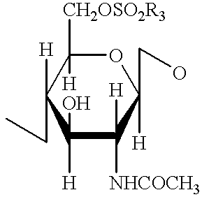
C1([H])(O)C([H])([NHCOCH3])C(CO)([H])OC([CH2OSO2R3])([H])C1([H])CC
